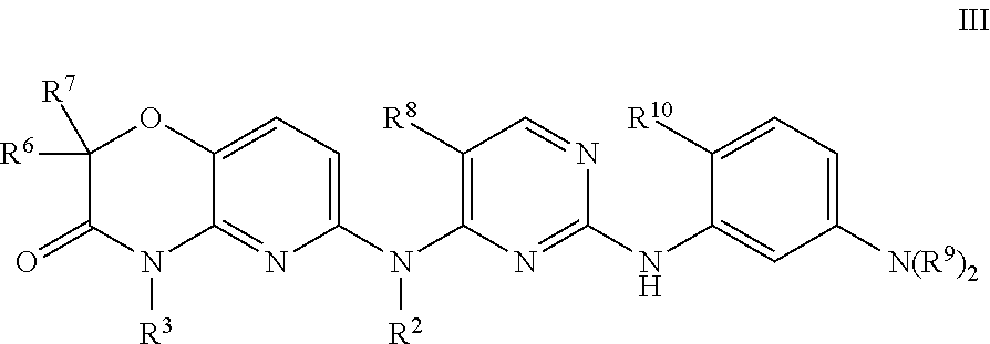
C1(N(C2=C([R8])C=NC(NC3=CC([N(R9)2])=CC=C3[R10])=N2)[R2])=CC=C2C(=N1)N([R3])C(=O)C([R6])([R7])O2
